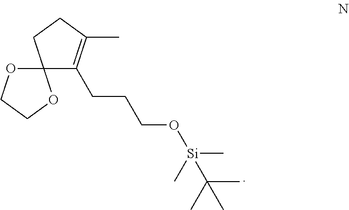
C12(C(CCCO[Si](C)(C)C(C)(C)C)=C(C)CC1)OCCO2
